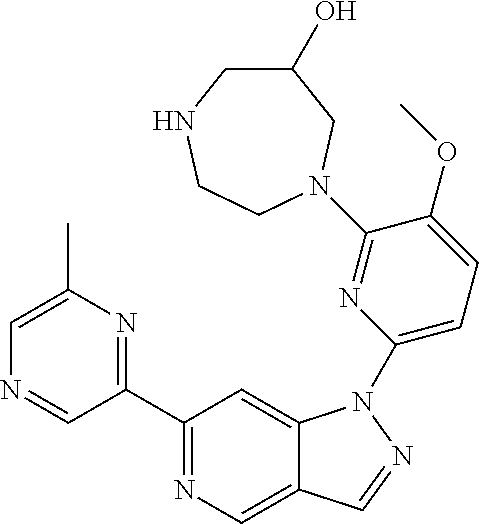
C1(C2=NC(C)=CN=C2)=NC=C2C(=C1)N(C1=CC=C(OC)C(N3CCNCC(O)C3)=N1)N=C2
